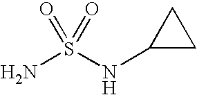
NS(NC1CC1)(=O)=O
